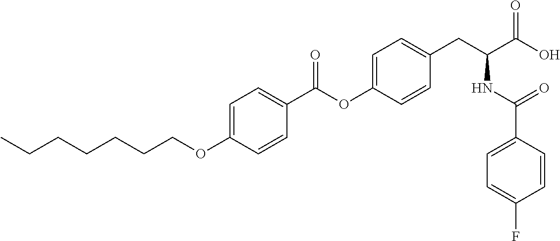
C1=C(OCCCCCCC)C=CC(C(OC2=CC=C(CC(C(O)=O)NC(C3=CC=C(F)C=C3)=O)C=C2)=O)=C1
